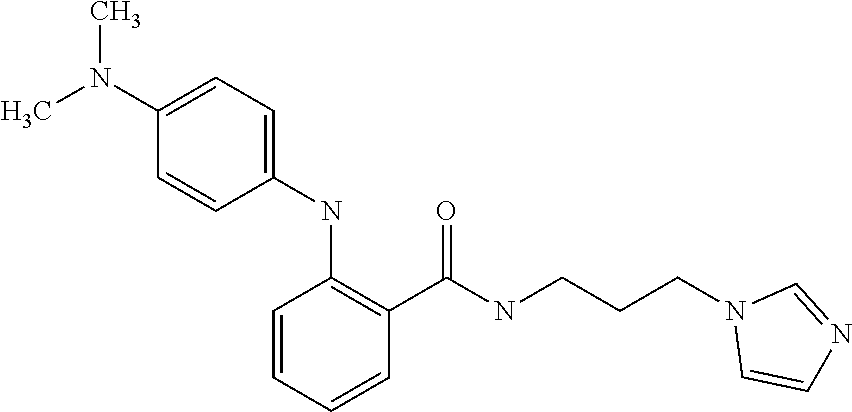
C1(N(C)C)=CC=C(NC2=C(C(NCCCN3C=CN=C3)=O)C=CC=C2)C=C1
